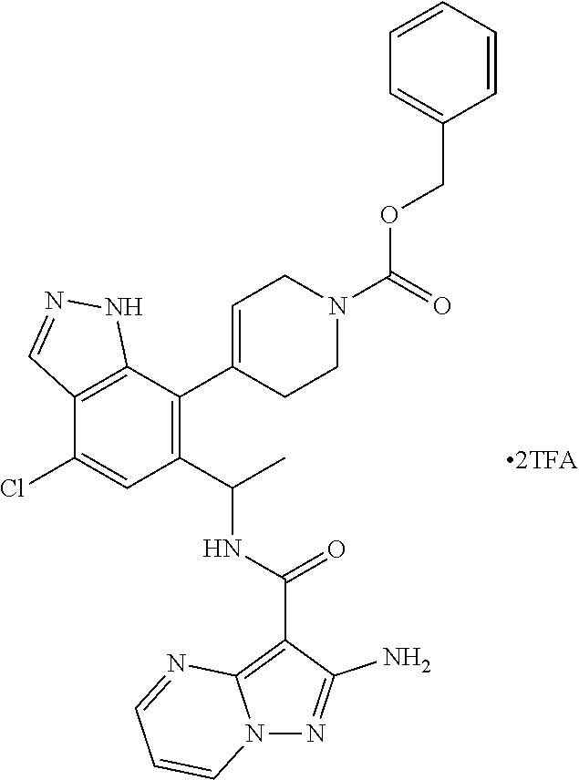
N12N=C(N)C(C(NC(C3=C(C4=CCN(C(OCC5=CC=CC=C5)=O)CC4)C4=C(C(Cl)=C3)C=NN4)C)=O)=C1N=CC=C2
